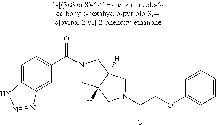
C1=C2C(=CC(C(N3CC4([H])C([H])(C3)CN(C(COC3=CC=CC=C3)=O)C4)=O)=C1)N=NN2
